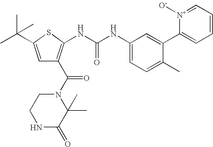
C1=CC=C(C2=CC(NC(NC3=C(C(N4CCNC(=O)C4(C)C)=O)C=C(C(C)(C)C)S3)=O)=CC=C2C)[N+]([O-])=C1
